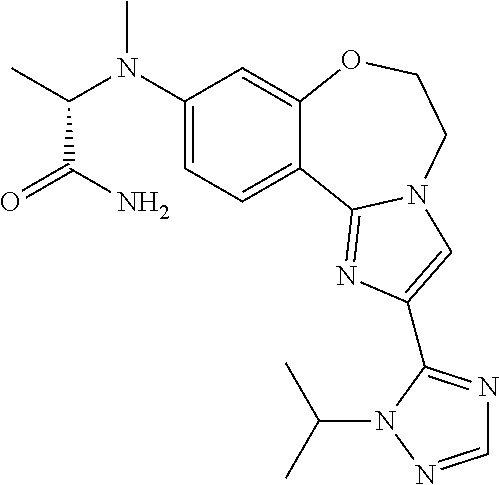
C1(N(C(C)C(=O)N)C)=CC=C2C(=C1)OCCN1C2=NC(C2=NC=NN2C(C)C)=C1
